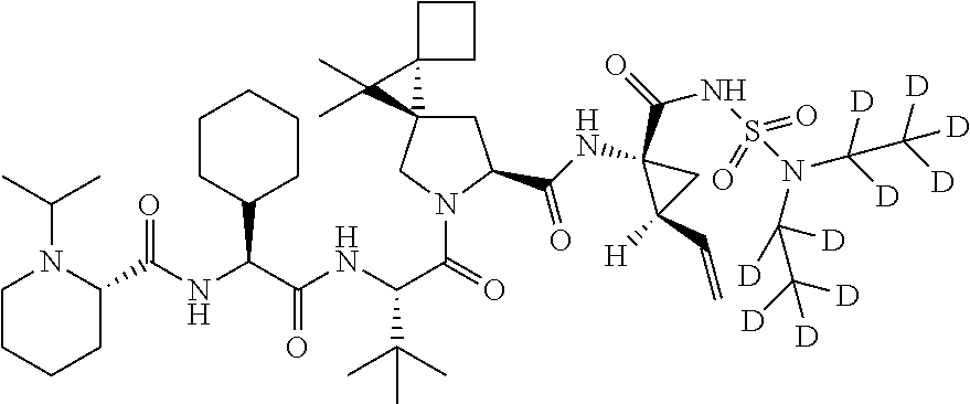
C1CCCC(C(NC(C(NC(C(=O)N2C(C(NC3(C(=O)NS(=O)(=O)N(C(C([D])([D])[D])([D])[D])C(C([D])([D])[D])([D])[D])C(C=C)([H])C3)=O)CC3(C2)C(C)(C)C32CCC2)C(C)(C)C)=O)C2CCCCC2)=O)N1C(C)C
